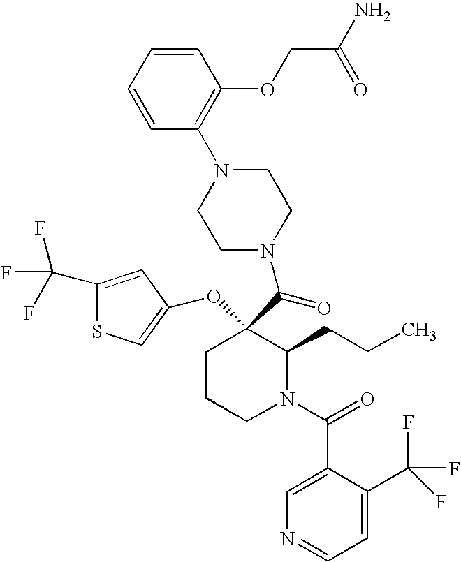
C1CCN(C(=O)C2=CN=CC=C2C(F)(F)F)C(CCC)C1(C(N1CCN(C2=C(OCC(=O)N)C=CC=C2)CC1)=O)OC1=CSC(C(F)(F)F)=C1
